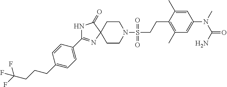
C1CN(S(=O)(=O)CCC2=C(C)C=C(N(C)C(=O)N)C=C2C)CCC12N=C(C1=CC=C(CCCC(F)(F)F)C=C1)NC2=O
